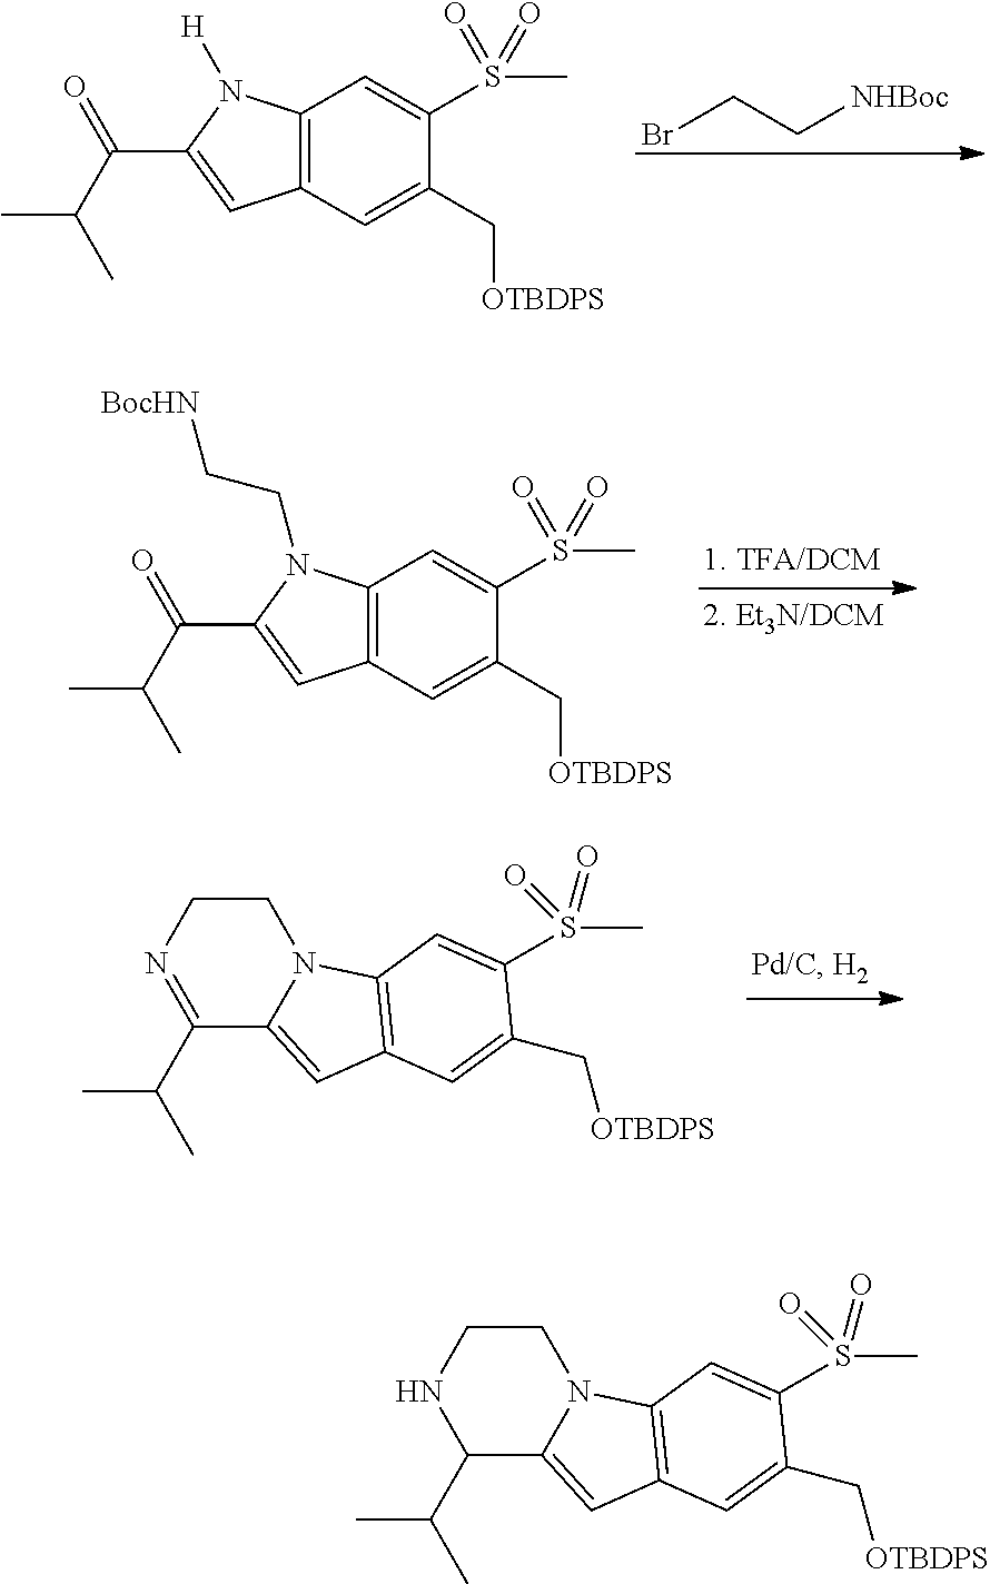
C12=C(N([H])C(C(C(C)C)=O)=C1)C=C(S(C)(=O)=O)C(C[OTBDPS])=C2.BrCC[NHBoc].C12=C(N(CC[BocHN])C(C(C(C)C)=O)=C1)C=C(S(C)(=O)=O)C(C[OTBDPS])=C2.C1CN=C(C(C)C)C2=CC3=C(N12)C=C(S(C)(=O)=O)C(C[OTBDPS])=C3.C1CNC(C(C)C)C2=CC3=C(N12)C=C(S(C)(=O)=O)C(C[OTBDPS])=C3
